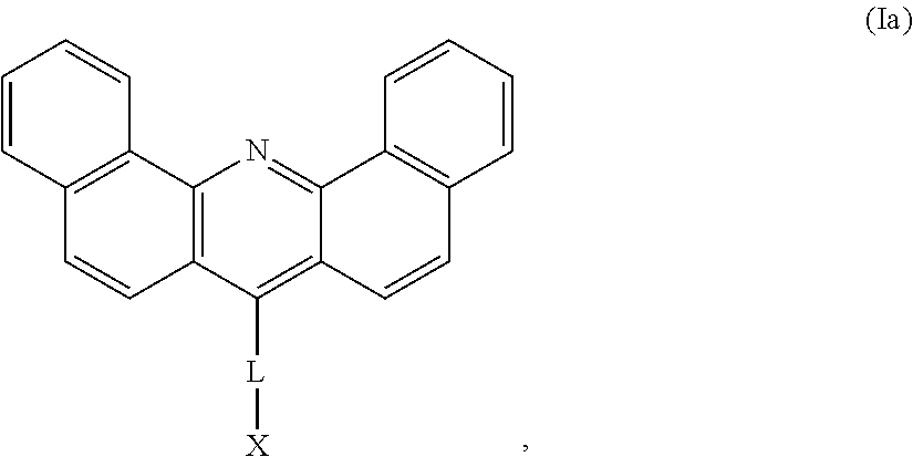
C12=C(C([L][X])=C3C(=N1)C1=C(C=C3)C=CC=C1)C=CC1=C2C=CC=C1
